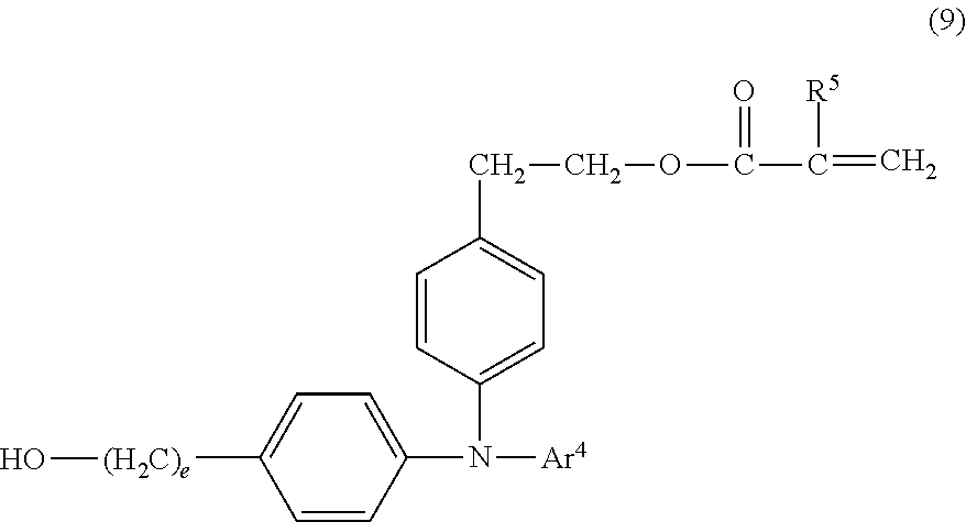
C1=CC(N([Ar4])C2=CC=C([(H2C)e]O)C=C2)=CC=C1CCOC(C(=C)[R5])=O
